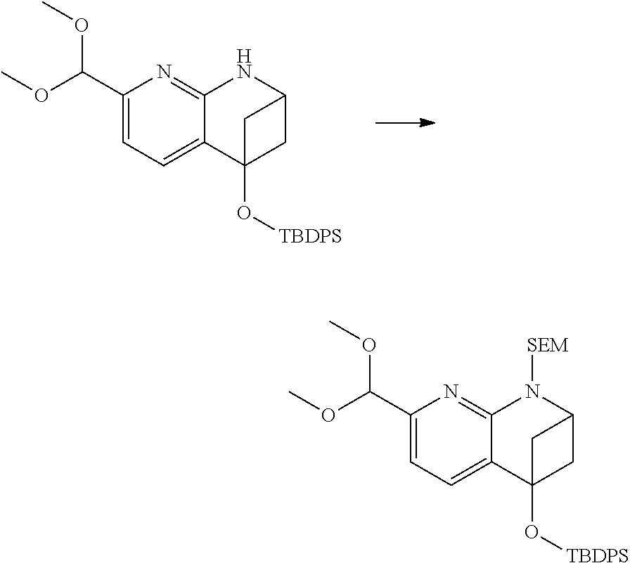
O(C)C(C1=CC=C2C(=N1)NC1CC2(O[TBDPS])C1)OC.O(C)C(C1=CC=C2C(=N1)N([SEM])C1CC2(O[TBDPS])C1)OC
